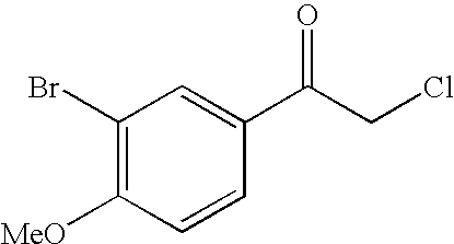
C1(Br)=C([MeO])C=CC(C(CCl)=O)=C1
